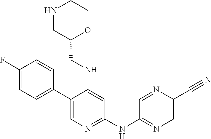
C1(C2=CN=C(NC3=NC=C(C#N)N=C3)C=C2NCC2CNCCO2)=CC=C(F)C=C1
